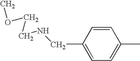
C1=C(C)C=CC(CNCCOC)=C1
